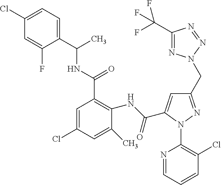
C1(Cl)=CC=C(C(NC(C2=C(NC(=O)C3=CC(CN4N=C(C(F)(F)F)N=N4)=NN3C3=C(Cl)C=CC=N3)C(C)=CC(Cl)=C2)=O)C)C(F)=C1
